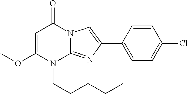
O(C)C1=CC(=O)N2C(=NC(C3=CC=C(Cl)C=C3)=C2)N1CCCCC
